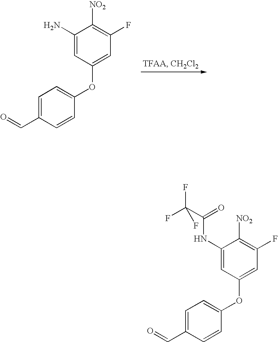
C1=C(C=O)C=CC(OC2=CC(F)=C([NO2])C(N)=C2)=C1.C1=C(C=O)C=CC(OC2=CC(F)=C([NO2])C(NC(C(F)(F)F)=O)=C2)=C1
